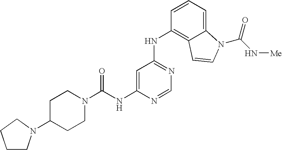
C1CN(C2CCN(C(NC3=CC(NC4=C5C(=CC=C4)N(C(=O)N[Me])C=C5)=NC=N3)=O)CC2)CC1
